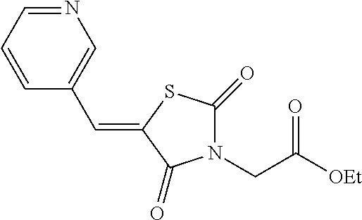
N1=CC=CC(C=C2C(=O)N(CC([OEt])=O)C(=O)S2)=C1
